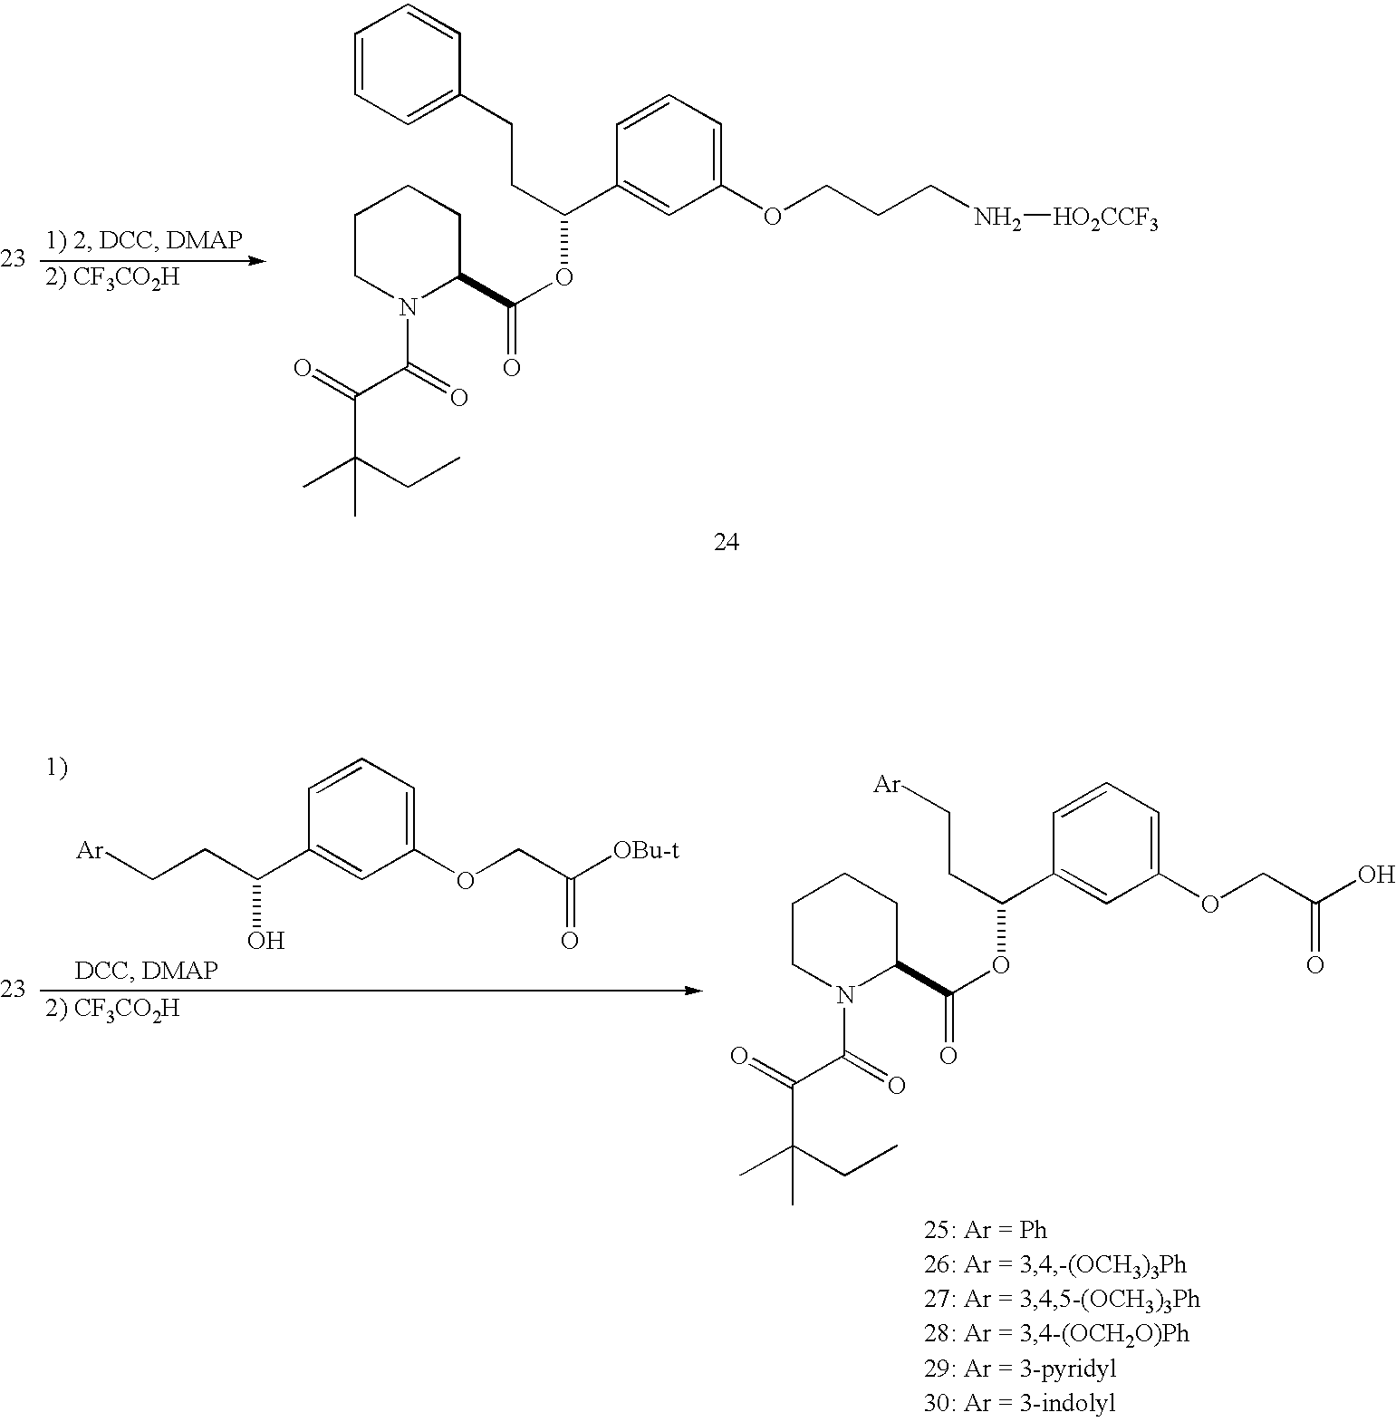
C1CN(C(=O)C(=O)C(C)(CC)C)C(C(OC(C2=CC(OCCCN[HO2CCF3])=CC=C2)CCC2=CC=CC=C2)=O)CC1.[Ar]CCC(C1=CC(OCC([OBu-t])=O)=CC=C1)O.C1CN(C(=O)C(=O)C(C)(CC)C)C(C(OC(C2=CC(OCC(O)=O)=CC=C2)CC[Ar])=O)CC1
